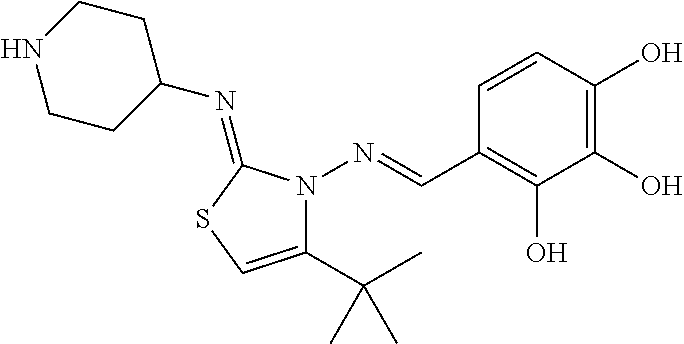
C1=CC(O)=C(O)C(O)=C1C=NN1C(C(C)(C)C)=CSC1=NC1CCNCC1
